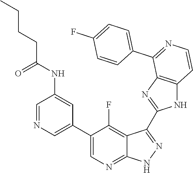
C1=NC=C(C2=CN=C3C(=C2F)C(C2=NC4=C(N2)C=CN=C4C2=CC=C(F)C=C2)=NN3)C=C1NC(CCCC)=O
